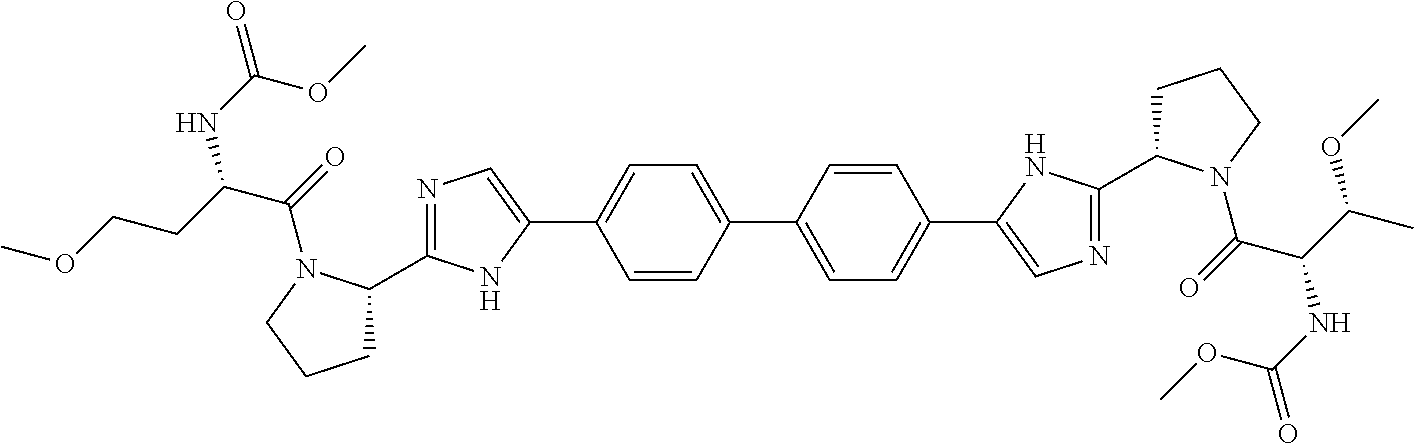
C1=CC(C2=CC=C(C3=CN=C(C4CCCN4C(=O)C(C(C)OC)NC(=O)OC)N3)C=C2)=CC=C1C1=CN=C(C2CCCN2C(=O)C(CCOC)NC(OC)=O)N1
